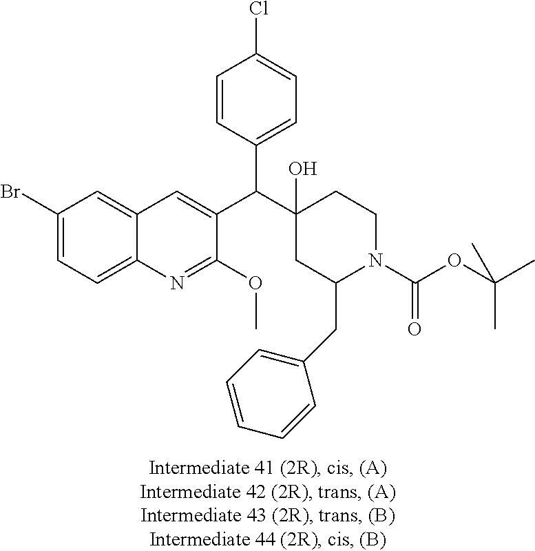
C1=CC(C(C2=CC3=CC(Br)=CC=C3N=C2OC)C2(O)CC(CC3=CC=CC=C3)N(C(OC(C)(C)C)=O)CC2)=CC=C1Cl
